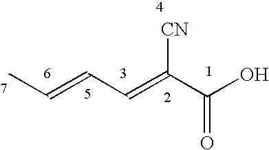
C(=C(C(O)=O)[CN])C=CC
